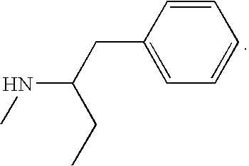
C1=CC(CC(NC)CC)=CC=C1
